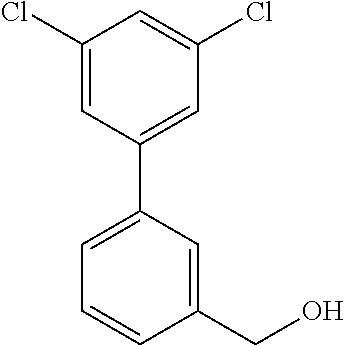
C1(CO)=CC(C2=CC(Cl)=CC(Cl)=C2)=CC=C1
